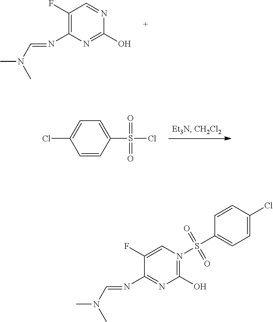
C1(F)=C(N=CN(C)C)N=C(O)N=C1.C1(S(=O)(=O)Cl)=CC=C(Cl)C=C1.C1(F)=CN(S(C2=CC=C(Cl)C=C2)(=O)=O)=C(O)N=C1N=CN(C)C
